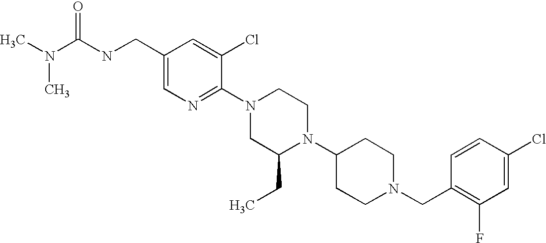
C1(Cl)=CC(F)=C(CN2CCC(N3C(CC)CN(C4=NC=C(CNC(N(C)C)=O)C=C4Cl)CC3)CC2)C=C1
